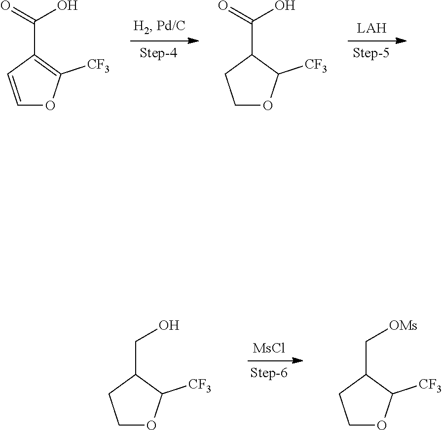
[MsCl].C1OC([CF3])C(CO)C1.C1OC([CF3])C(C[OMs])C1.C1=CC(C(=O)O)=C([CF3])O1.C1OC([CF3])C(C(=O)O)C1
